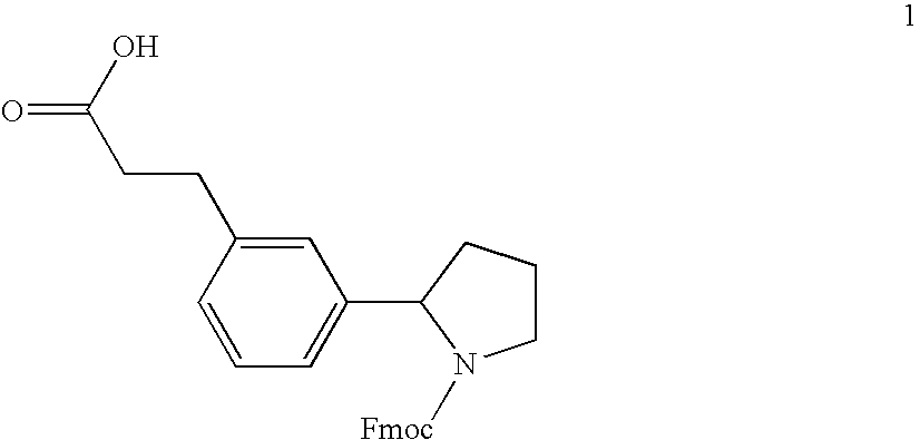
C1=C(CCC(=O)O)C=CC=C1C1N([Fmoc])CCC1
